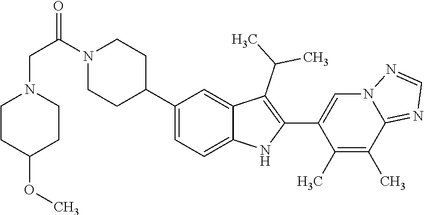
C1(C2CCN(C(CN3CCC(OC)CC3)=O)CC2)=CC=C2C(=C1)C(C(C)C)=C(C1=CN3C(=NC=N3)C(C)=C1C)N2
